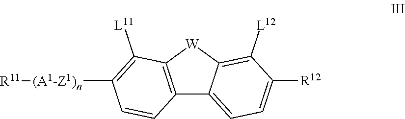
C12=C([W]C3=C([L12])C([R12])=CC=C13)C([L11])=C([(A1-Z1)n][R11])C=C2
